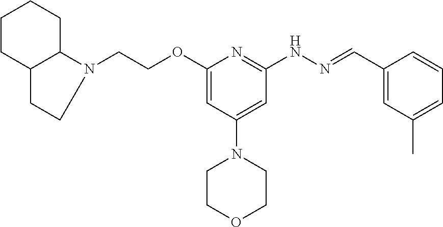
N1(CCOC2=CC(N3CCOCC3)=CC(NN=CC3=CC(C)=CC=C3)=N2)C2CCCCC2CC1
